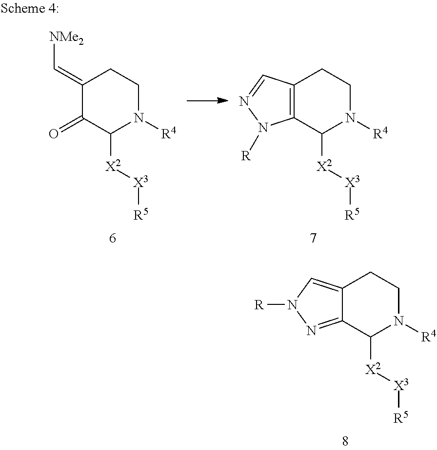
C12=CN([R])N=C1C([X2][X3][R5])N([R4])CC2.C1(=C[NMe2])C(=O)C([X2][X3][R5])N([R4])CC1.C12=C(C([X2][X3][R5])N([R4])CC1)N([R])N=C2
